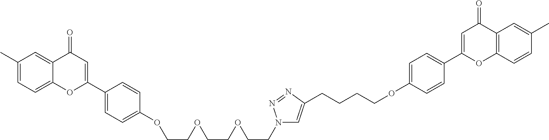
C1(C)=CC=C2C(=C1)C(=O)C=C(C1=CC=C(OCCOCCOCCN3C=C(CCCCOC4=CC=C(C5=CC(=O)C6=C(O5)C=CC(C)=C6)C=C4)N=N3)C=C1)O2
